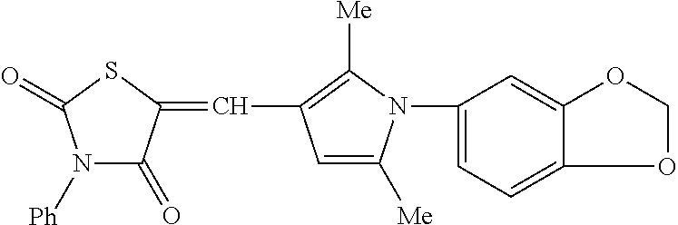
N1([Ph])C(=O)C(=CC2=C([Me])N(C3=CC=C4OCOC4=C3)C([Me])=C2)SC1=O
